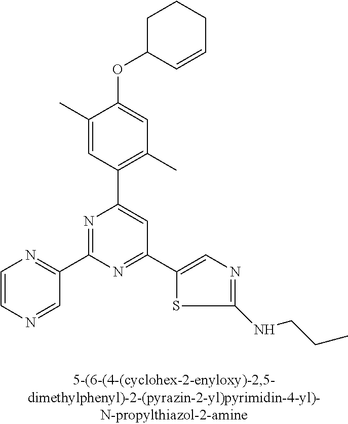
C1(C)=CC(C2=CC(C3=CN=C(NCCC)S3)=NC(C3=NC=CN=C3)=N2)=C(C)C=C1OC1C=CCCC1
